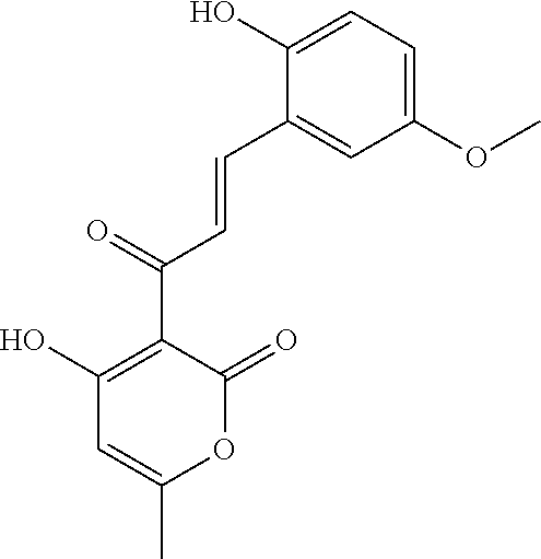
CC1=CC(O)=C(C(=O)C=CC2=CC(OC)=CC=C2O)C(=O)O1
